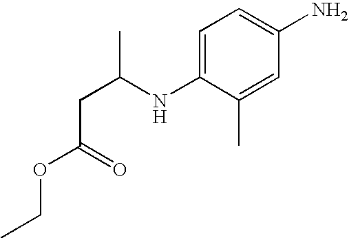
C1=C(NC(C)CC(OCC)=O)C(C)=CC(N)=C1
